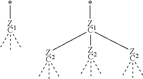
*[ZC1](C)(C)C.*[ZC1]([ZC2](C)(C)C)([ZC2](C)(C)C)[ZC2](C)(C)C
